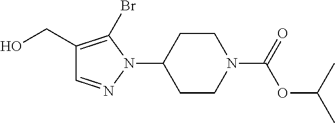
C1(CO)=C(Br)N(C2CCN(C(=O)OC(C)C)CC2)N=C1
